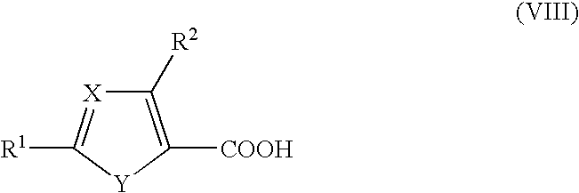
C1([R2])=C([COOH])[Y]C([R1])=[X]1
